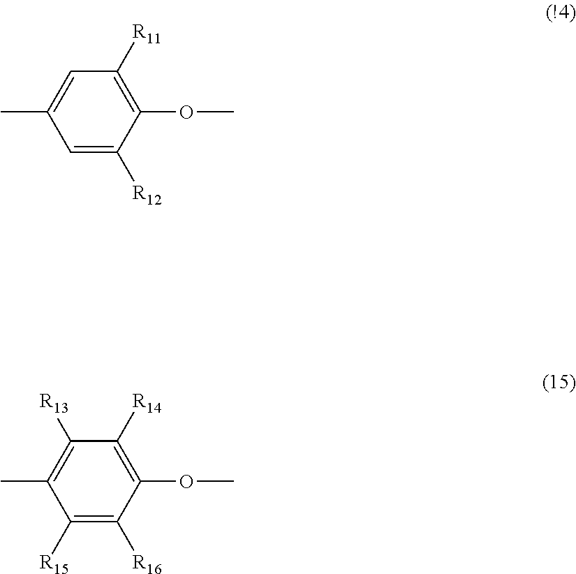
C1([R11])=C(OC)C([R12])=CC(C)=C1.C1([R14])=C(OC)C([R16])=C([R15])C(C)=C1[R13]
